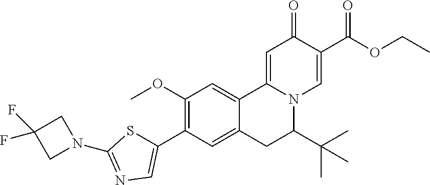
C1(OC)=C(C2=CN=C(N3CC(F)(F)C3)S2)C=C2C(=C1)C1=CC(=O)C(C(=O)OCC)=CN1C(C(C)(C)C)C2
